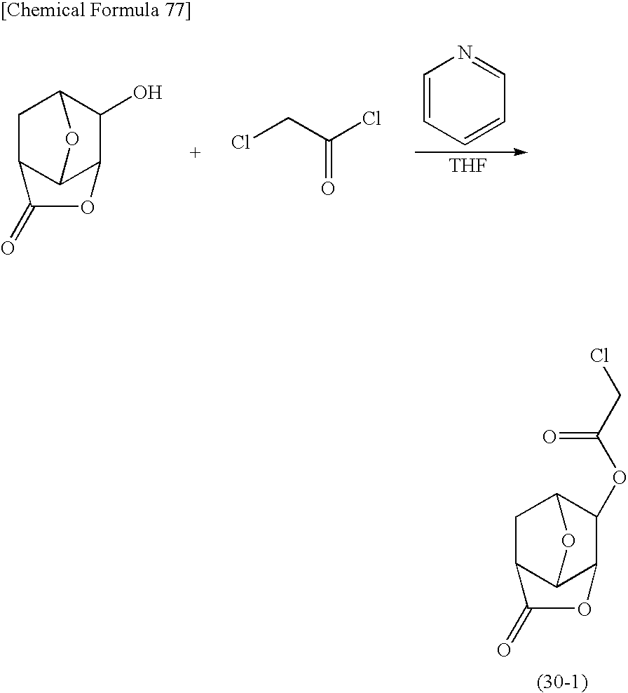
C12C3C(C(OC(CCl)=O)C(C1)O3)OC2=O.C12C3C(C(O)C(C1)O3)OC2=O.ClCC(Cl)=O.C1=CC=CC=N1.[THF]
